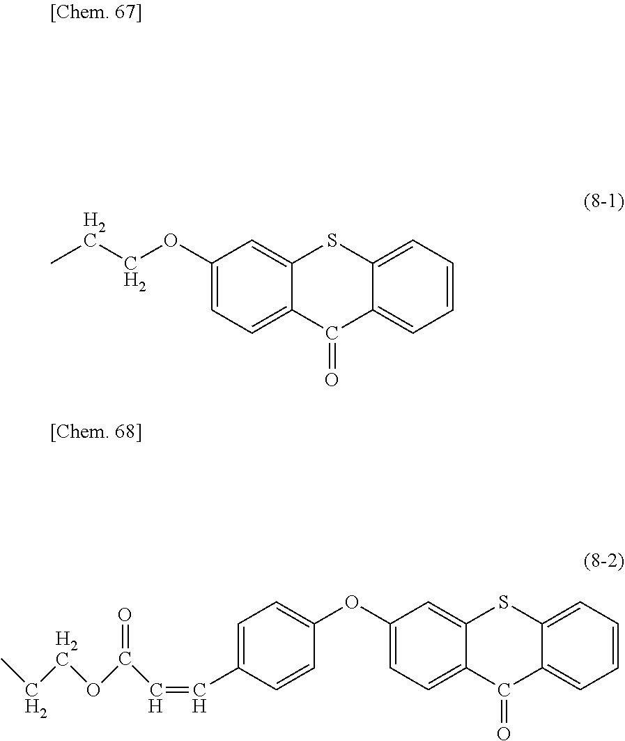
C1(OCCC)=CC=C2C(=C1)SC1=CC=CC=C1C2=O.C1(OC2=CC=C(C=CC(OCCC)=O)C=C2)=CC=C2C(=C1)SC1=CC=CC=C1C2=O
